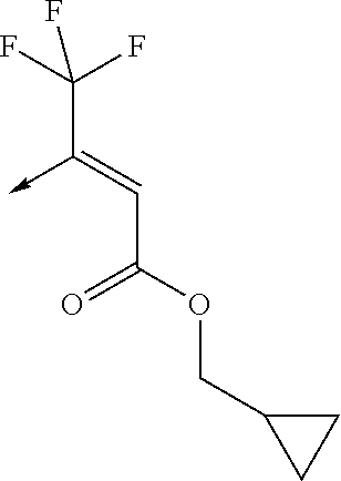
C(C(OCC1CC1)=O)=C(C(F)(F)F)->C
